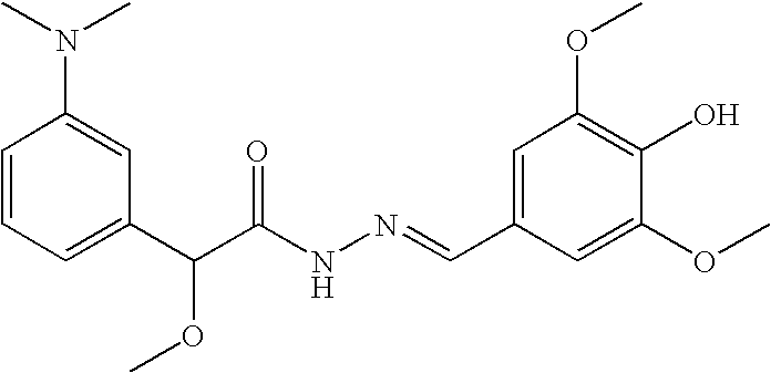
C1=CC(N(C)C)=CC(C(C(NN=CC2=CC(OC)=C(O)C(OC)=C2)=O)OC)=C1
